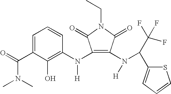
C1=C(C(=O)N(C)C)C(O)=C(N(C2=C(N(C(C(F)(F)F)C3=CC=CS3)[H])C(=O)N(CC)C2=O)[H])C=C1
